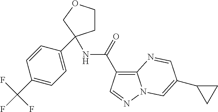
C1COCC1(C1=CC=C(C(F)(F)F)C=C1)NC(=O)C1=C2N(N=C1)C=C(C1CC1)C=N2
